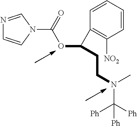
N1=CN(C(=O)OC(CCN(C([Ph])([Ph])[Ph])C)C2=C([NO2])C=CC=C2)C=C1
